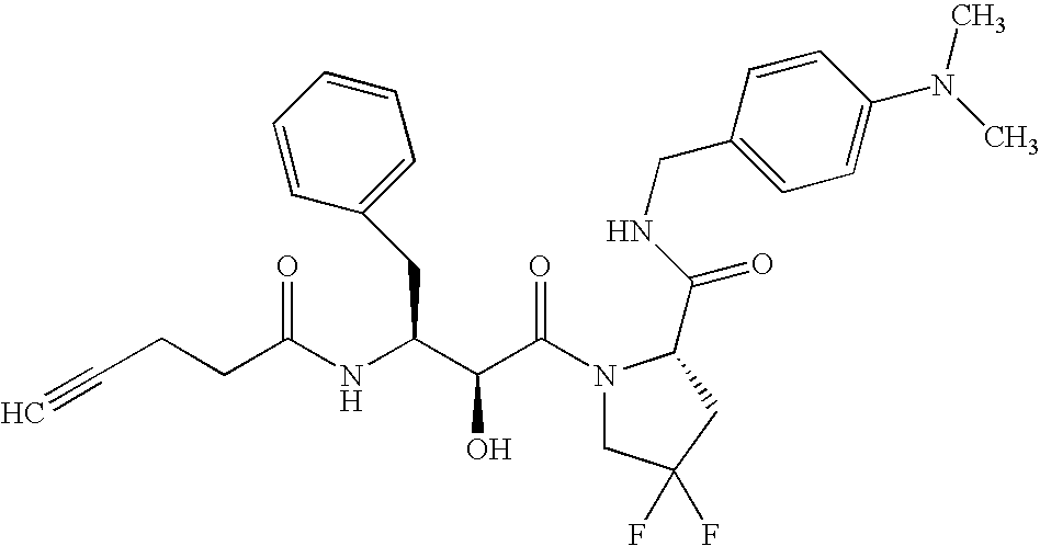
C(CCC(NC(C(C(N1CC(F)(F)CC1C(NCC1=CC=C(N(C)C)C=C1)=O)=O)O)CC1=CC=CC=C1)=O)#C
